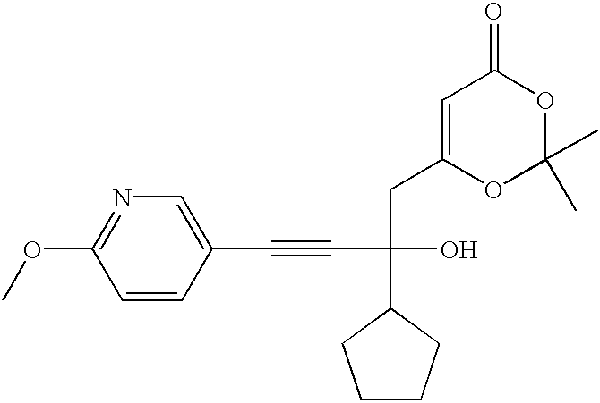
C1(C#CC(O)(C2CCCC2)CC2=CC(=O)OC(C)(C)O2)=CN=C(OC)C=C1
